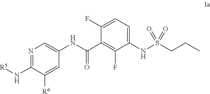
N1=C(N[R5])C([R6])=CC(NC(C2=C(F)C(NS(CCC)(=O)=O)=CC=C2F)=O)=C1
